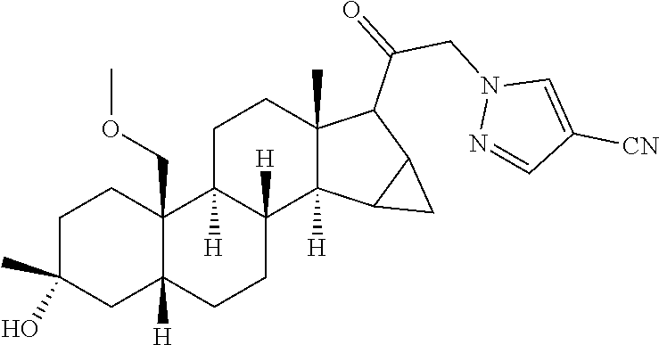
C1C2([H])C(COC)(CCC1(C)O)C1([H])CCC3(C)C(C(=O)CN4N=CC([CN])=C4)C4C(C3([H])C1([H])CC2)C4
